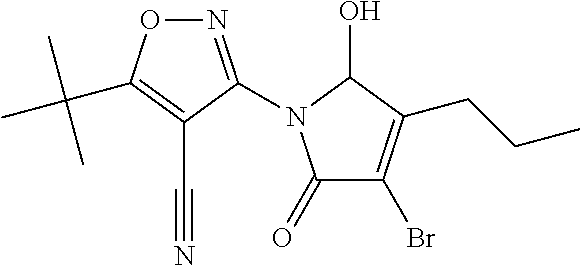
N1=C(N2C(=O)C(Br)=C(CCC)C2O)C(C#N)=C(C(C)(C)C)O1
